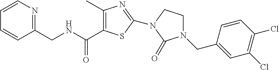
C1=CN=C(CNC(=O)C2=C(C)N=C(N3CCN(CC4=CC(Cl)=C(Cl)C=C4)C3=O)S2)C=C1
